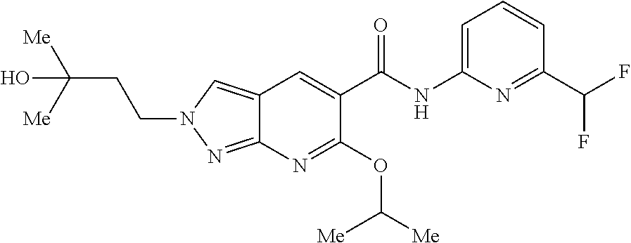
C(C1=NC(NC(C2=CC3=CN(CCC([Me])([Me])O)N=C3N=C2OC([Me])[Me])=O)=CC=C1)(F)F
